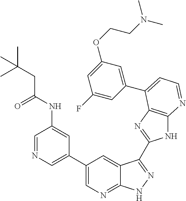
C1(C2=CN=CC(NC(CC(C)(C)C)=O)=C2)=CN=C2C(=C1)C(C1=NC3=C(N1)N=CC=C3C1=CC(OCCN(C)C)=CC(F)=C1)=NN2
